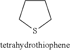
S1CCCC1
